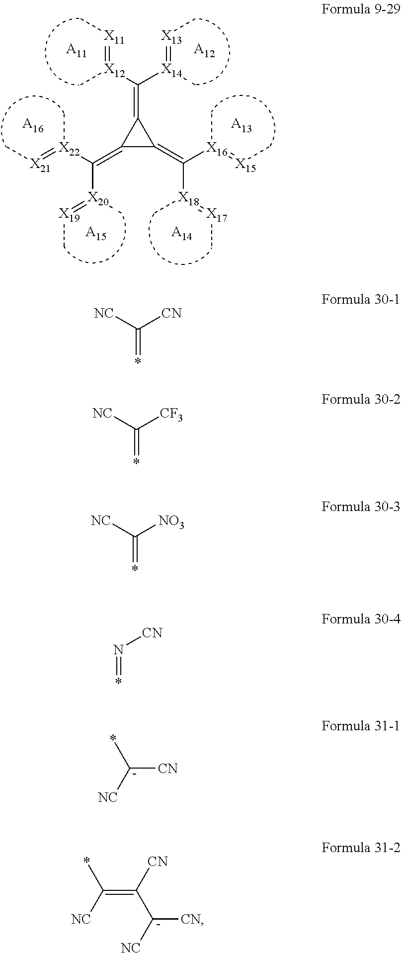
C1(=C([X22](=[X21]C)C)[X20](C)=[X19]C)C(=C([X18](=[X17]C)C)[X16](=[X15]C)C)C1=C([X14](=[X13]C)C)[X12](=[X11]C)C.[A11].[A12].[A13].[A14].[A15].[A16].C(=*)([NC])[CN].C(=*)([NC])[CF3].C(=*)([NC])[NO3].N(=*)[CN].[C-]([CN])([NC])*.C(=C([CN])[C-]([NC])[CN])([NC])*
